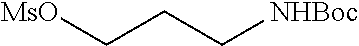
[MsO]CCC[NHBoc]
